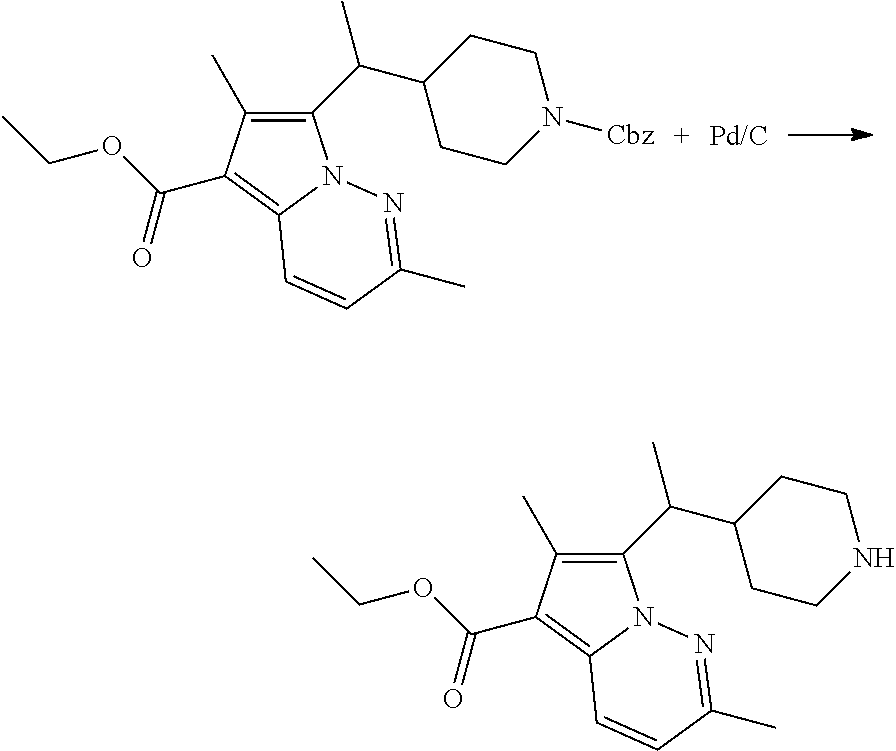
C1(C(C)C2CCN([Cbz])CC2)=C(C)C(C(=O)OCC)=C2N1N=C(C)C=C2.C1(C(C)C2CCNCC2)=C(C)C(C(=O)OCC)=C2N1N=C(C)C=C2
